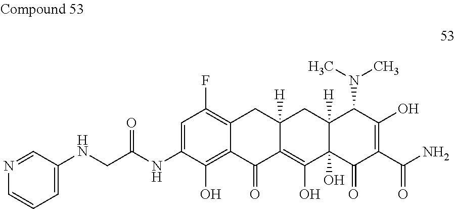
C1(NCC(NC2=CC(F)=C3C(=C2O)C(=O)C2=C(O)C4(O)C([H])(CC2([H])C3)C(N(C)C)C(O)=C(C(N)=O)C4=O)=O)=CC=CN=C1
